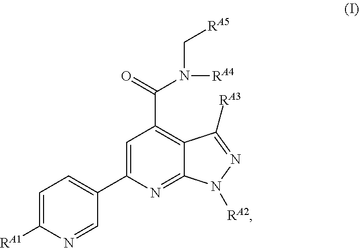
C1=C(C2=CC=C([RA1])N=C2)N=C2C(=C1C(=O)N(C[RA5])[RA4])C([RA3])=NN2[RA2]
